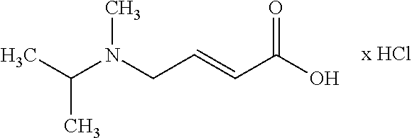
C(N(CC=CC(O)=O)C)(C)C
